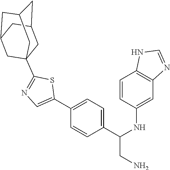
C1(C(NC2=CC3=C(C=C2)NC=N3)CN)=CC=C(C2=CN=C(C34CC5CC(CC(C3)C5)C4)S2)C=C1
